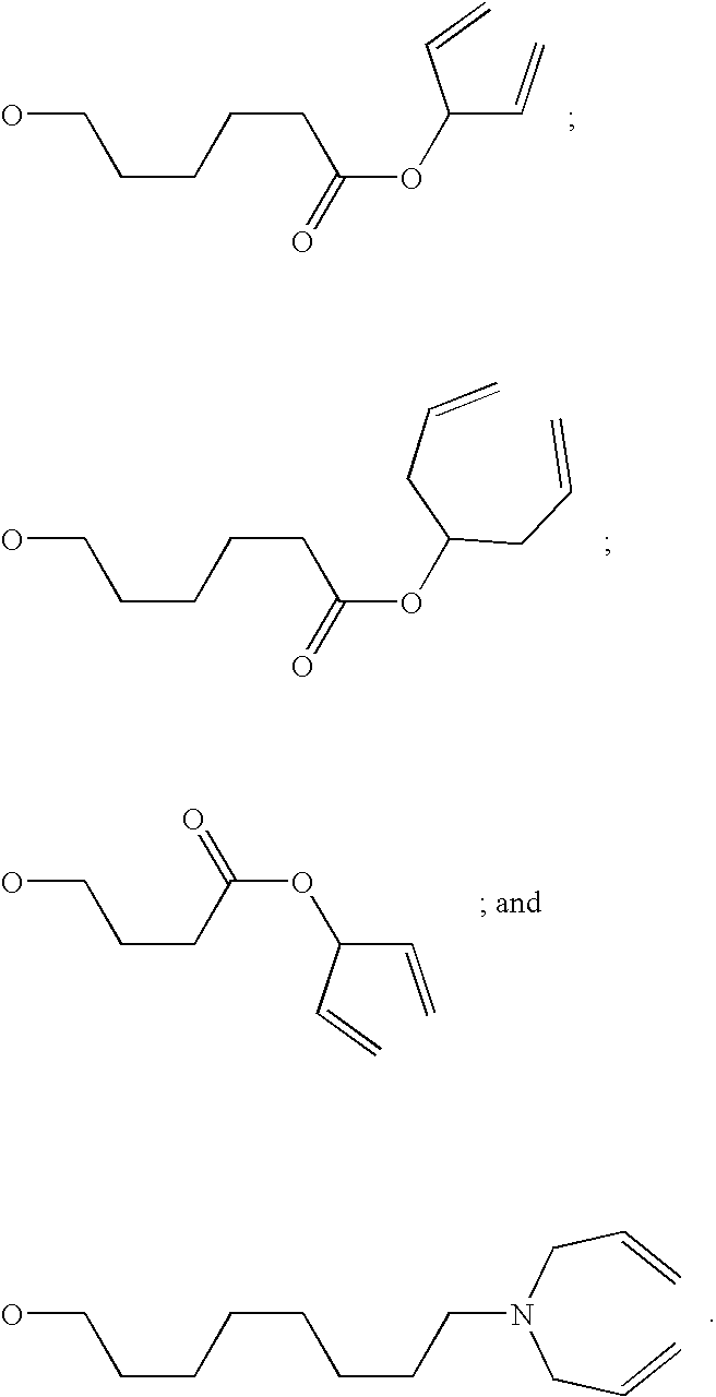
OCCCCCC(OC(C=C)C=C)=O.OCCCCCC(OC(CC=C)CC=C)=O.OCCCC(OC(C=C)C=C)=O.OCCCCCCCCN(CC=C)CC=C
